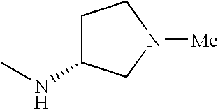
C1C(NC)CN([Me])C1
